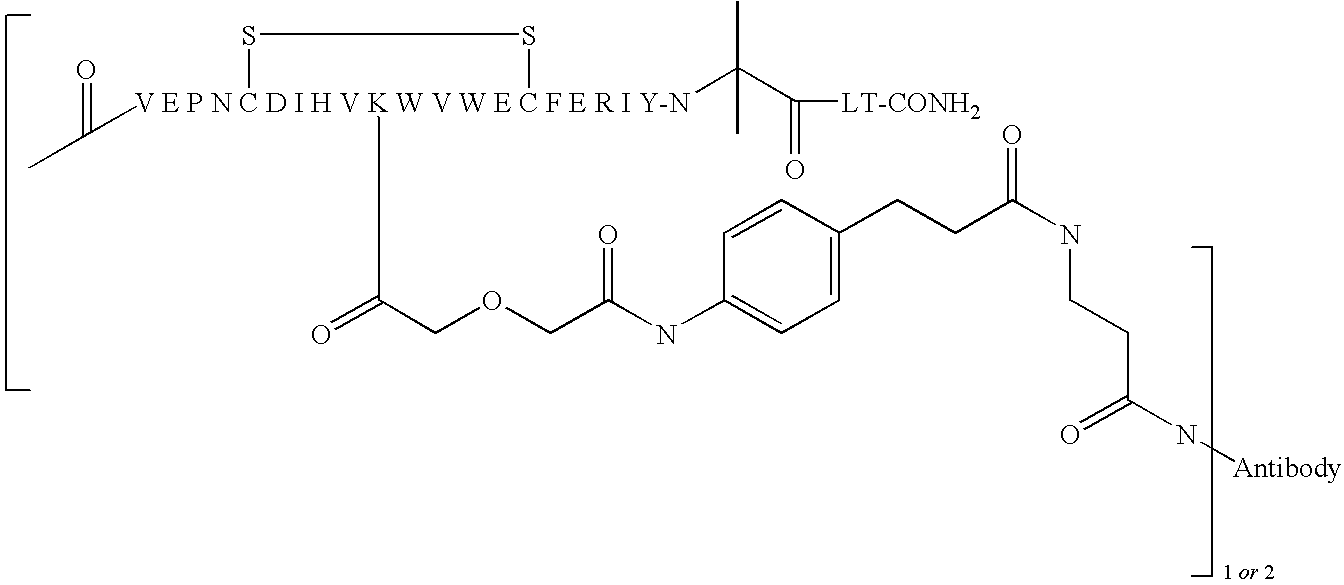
CC([V E P N C D I H V K W V W E C F E R I Y-N]1(C(=O)COCC(NC2=CC=C(CCC(NCCC(=O)N[Antibody])=O)C=C2)=O)(C(C)(C([LT-CONH2])=O)C)SS1)=O
